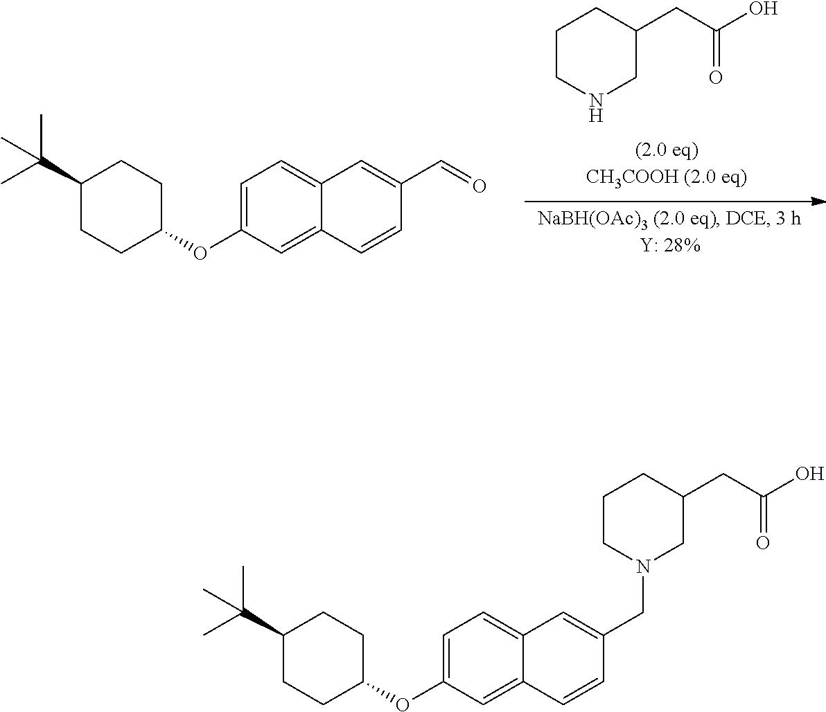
C1=C(OC2CCC(C(C)(C)C)CC2)C=C2C(=C1)C=C(CN1CCCC(CC(O)=O)C1)C=C2.C1CNCC(CC(O)=O)C1.C1=C(OC2CCC(C(C)(C)C)CC2)C=C2C(=C1)C=C(C=O)C=C2
